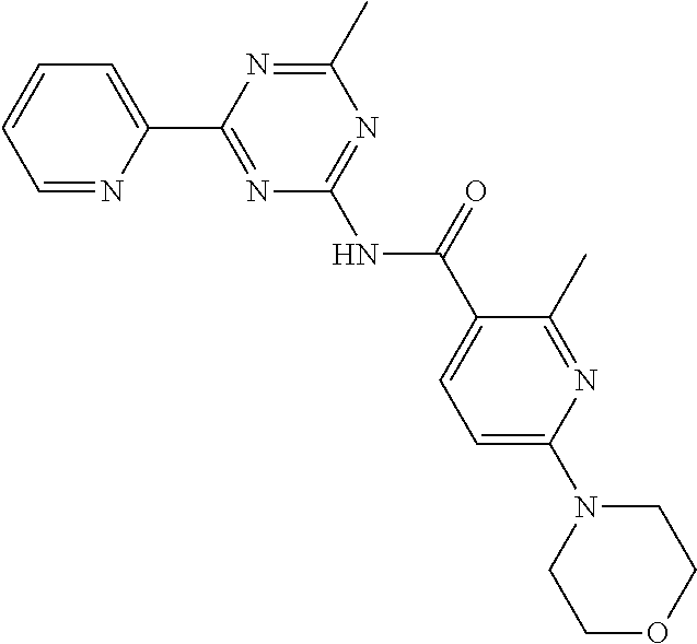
C1=NC(C2=NC(NC(C3=CC=C(N4CCOCC4)N=C3C)=O)=NC(C)=N2)=CC=C1
